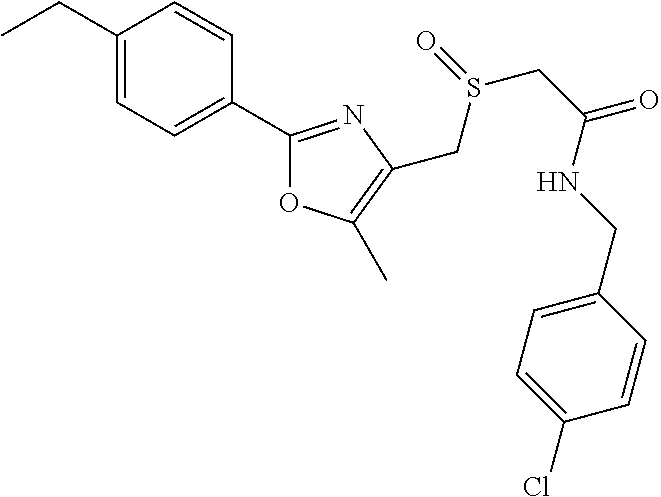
CCC1=CC=C(C2=NC(CS(CC(=O)NCC3=CC=C(Cl)C=C3)=O)=C(C)O2)C=C1
